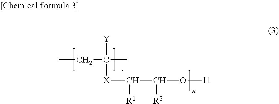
CCC(C)([Y])[X]C(C(O[H])[R2])[R1]
